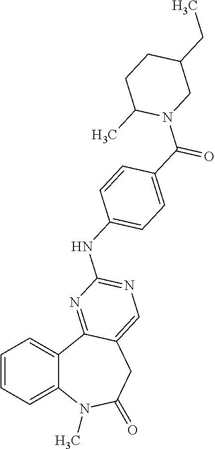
C1=CC=C2C(=C1)C1=NC(NC3=CC=C(C(=O)N4CC(CC)CCC4C)C=C3)=NC=C1CC(=O)N2C
